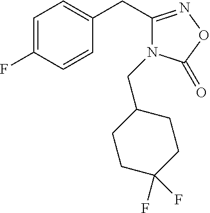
C1=C(F)C=CC(CC2=NOC(=O)N2CC2CCC(F)(F)CC2)=C1
